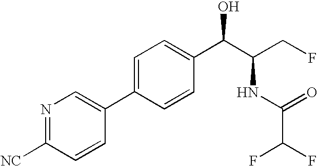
C1=C(C2=CN=C([NC])C=C2)C=CC(C(C(CF)NC(=O)C(F)F)O)=C1
